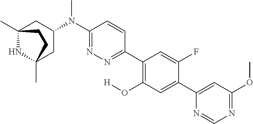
C12(C)NC(C)(CC(N(C3=NN=C(C4=C(O[H])C=C(C5=CC(OC)=NC=N5)C(F)=C4)C=C3)C)C1)CC2
